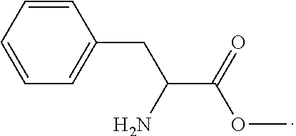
C1=CC=CC=C1CC(C(=O)OC)N
